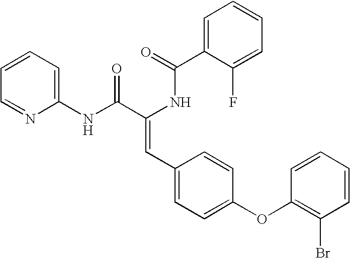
C1=C(C(=O)NC(C(NC2=CC=CC=N2)=O)=CC2=CC=C(OC3=C(Br)C=CC=C3)C=C2)C(F)=CC=C1
